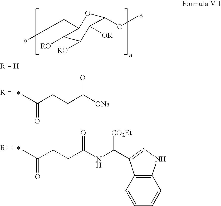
C1(OC)OC(CC)C([RO])C([RO])C1[OR].CC(CCC([ONa])=O)=O.C(CC(NC([CO2Et])C1=CNC2=C1C=CC=C2)=O)C(C)=O
